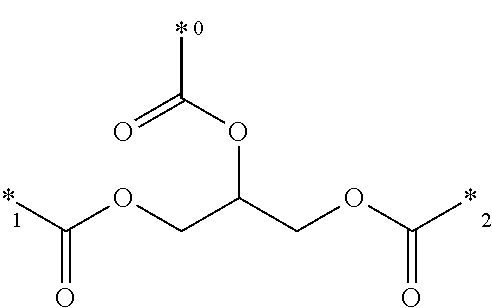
*C(OCC(COC(*)=O)OC(*)=O)=O
